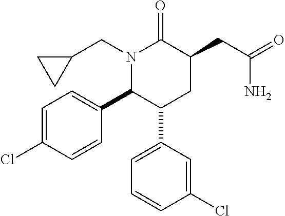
N1(CC2CC2)C(C2=CC=C(Cl)C=C2)C(C2=CC=CC(Cl)=C2)CC(CC(=O)N)C1=O
